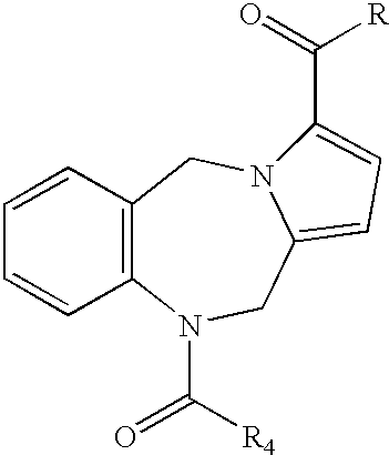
C1=CC2=C(C=C1)N(C([R4])=O)CC1=CC=C(C(=O)[R])N1C2
